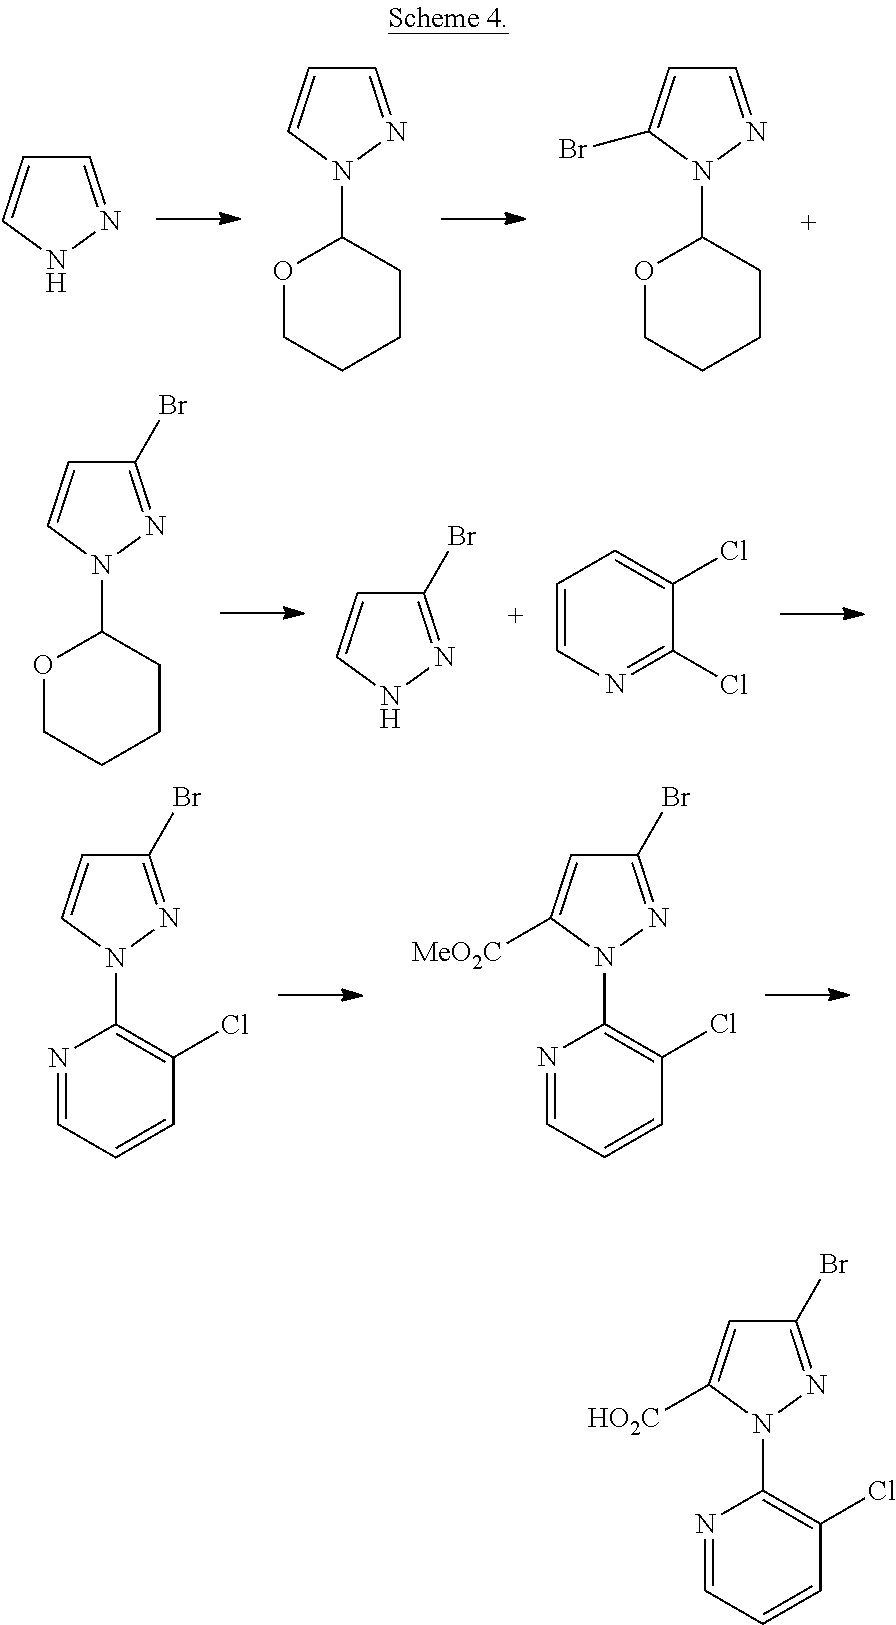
C1=NNC=C1.C1=NN(C2OCCCC2)C=C1.C1=NN(C2OCCCC2)C(Br)=C1.C1(Br)=NNC=C1.C1=CN=C(Cl)C(Cl)=C1.C1(Br)=NN(C2OCCCC2)C=C1.N1=CC=CC(Cl)=C1N1C=CC(Br)=N1.N1=CC=CC(Cl)=C1N1C([MeO2C])=CC(Br)=N1.N1=CC=CC(Cl)=C1N1C([HO2C])=CC(Br)=N1
